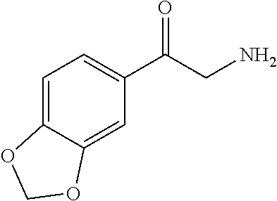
C1=C2C(=CC(C(CN)=O)=C1)OCO2
